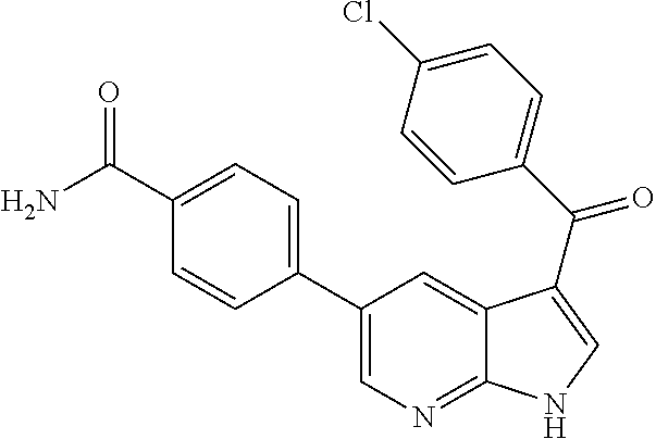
C12=NC=C(C3=CC=C(C(N)=O)C=C3)C=C1C(C(C1=CC=C(Cl)C=C1)=O)=CN2
